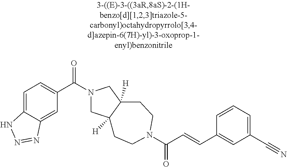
C1=C2C(=CC(C(=O)N3CC4([H])C([H])(C3)CCN(C(=O)C=CC3=CC(C#N)=CC=C3)CC4)=C1)N=NN2
